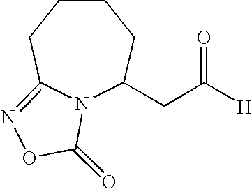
N12C(CC([H])=O)CCCCC1=NOC2=O
